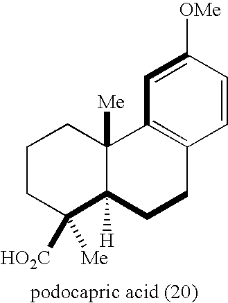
C1CC([HO2C])([Me])C2([H])C([Me])(C1)C1=C(CC2)C=CC([OMe])=C1
